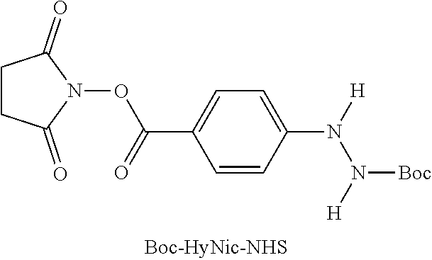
C1=C(C(=O)ON2C(=O)CCC2=O)C=CC(N([H])N([H])[Boc])=C1
